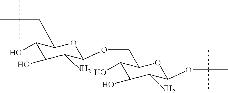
C1(O)C(O)C(N)C(OCC2C(O)C(O)C(N)C(OC(C)(C)C)O2)OC1CC(C)(C)C
